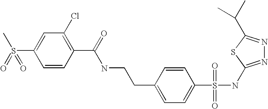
N1=C(NS(C2=CC=C(CCNC(C3=C(Cl)C=C(S(C)(=O)=O)C=C3)=O)C=C2)(=O)=O)SC(C(C)C)=N1
